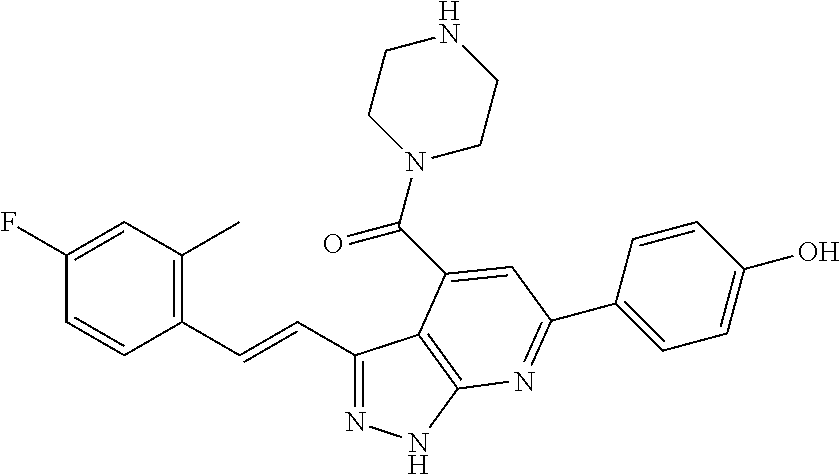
C1(C=CC2=C(C)C=C(F)C=C2)=NNC2=C1C(C(N1CCNCC1)=O)=CC(C1=CC=C(O)C=C1)=N2
